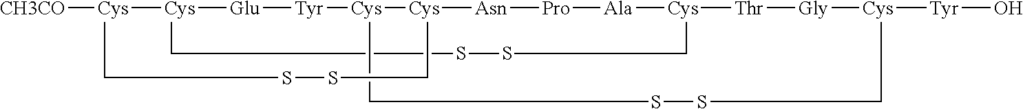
[CH3CO][Cys]1[Cys]2[Glu][Tyr][Cys]3[Cys]([Asn][Pro][Ala][Cys]([Thr][Gly][Cys]([Tyr]O)CSSC3)CSSC2)CSSC1
